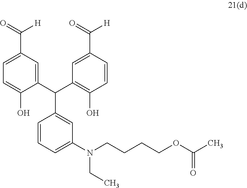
C1=CC=C(N(CCCCOC(C)=O)CC)C=C1C(C1=CC(C([H])=O)=CC=C1O)C1=C(O)C=CC(C([H])=O)=C1
